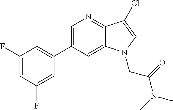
C1=C(C2=CC(F)=CC(F)=C2)C=C2C(=N1)C(Cl)=CN2CC(N(C)C)=O
